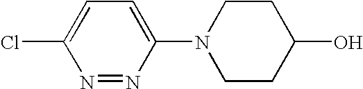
ClC1=CC=C(N2CCC(O)CC2)N=N1
